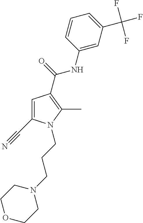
C1=C(C#N)N(CCCN2CCOCC2)C(C)=C1C(=O)NC1=CC(C(F)(F)F)=CC=C1
